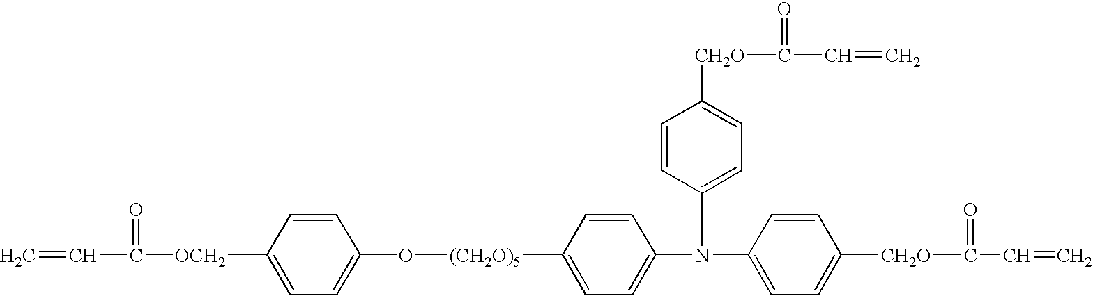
C1=C(N(C2=CC=C([CH2O]C(=O)C=C)C=C2)C2=CC=C([CH2O]C(=O)C=C)C=C2)C=CC([(CH2O)5]OC2=CC=C([OCH2]C(=O)C=C)C=C2)=C1
